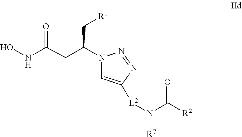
N1(C(CC(NO)=O)C[R1])C=C([L2]N(C([R2])=O)[R7])N=N1
